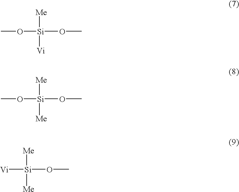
CO[Si]([Me])([Vi])OC.CO[Si]([Me])([Me])OC.[Vi][Si]([Me])([Me])OC
